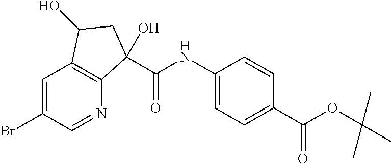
C1=C(Br)C=NC2=C1C(O)CC2(C(NC1=CC=C(C(OC(C)(C)C)=O)C=C1)=O)O
